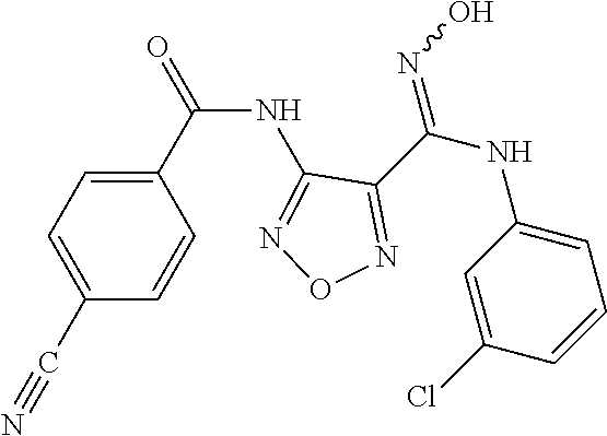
C1=C(C(NC2=NON=C2C(NC2=CC=CC(Cl)=C2)=NO)=O)C=CC(C#N)=C1
